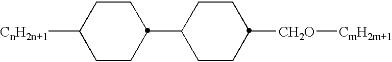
C1(C2CCC([CH2O][CmH2m+1])CC2)CCC([CnH2n+1])CC1
